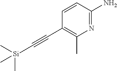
N1=C(N)C=CC(C#C[Si](C)(C)C)=C1C
